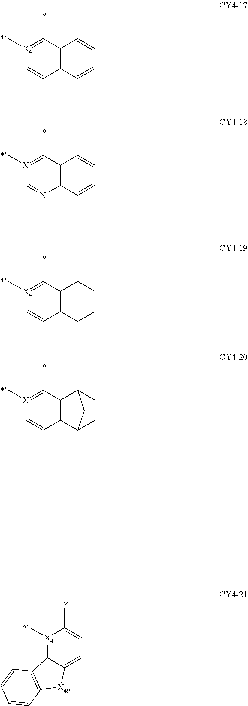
[X4]1(C)=C(C)C2=C(C=C1)C=CC=C2.[X4]1(C)=C2C(=CC=C1C)[X49]C1=C2C=CC=C1.[X4]1(C)=C(C)C2=C(N=C1)C=CC=C2.[X4]1(C)=C(C)C2=C(C=C1)CCCC2.[X4]1(C)=C(C)C2=C(C=C1)C1CCC2C1
